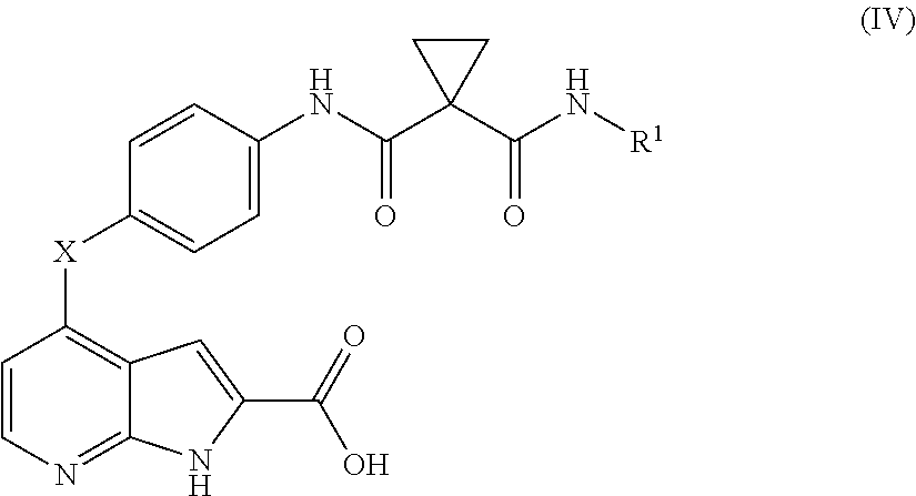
C1=CN=C2C(=C1[X]C1=CC=C(NC(=O)C3(C(=O)N[R1])CC3)C=C1)C=C(C(=O)O)N2
